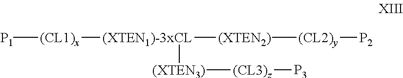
[(CL1)x]([P1])[(XTEN1)-3xCL]([(XTEN2)][(CL2)y][P2])[(XTEN3)][(CL3)z][P3]
